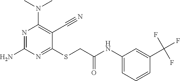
C1(SCC(NC2=CC=CC(C(F)(F)F)=C2)=O)=NC(N)=NC(N(C)C)=C1C#N
